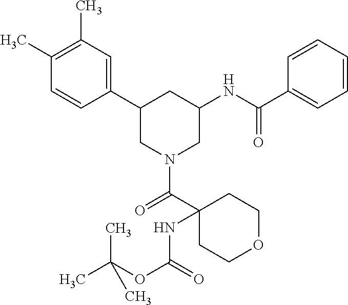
C1(C2CN(C(=O)C3(NC(=O)OC(C)(C)C)CCOCC3)CC(NC(=O)C3=CC=CC=C3)C2)=CC(C)=C(C)C=C1
